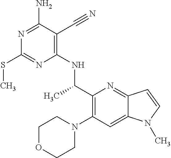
N1=C(N)C(C#N)=C(NC(C2=C(N3CCOCC3)C=C3C(=N2)C=CN3C)C)N=C1SC
